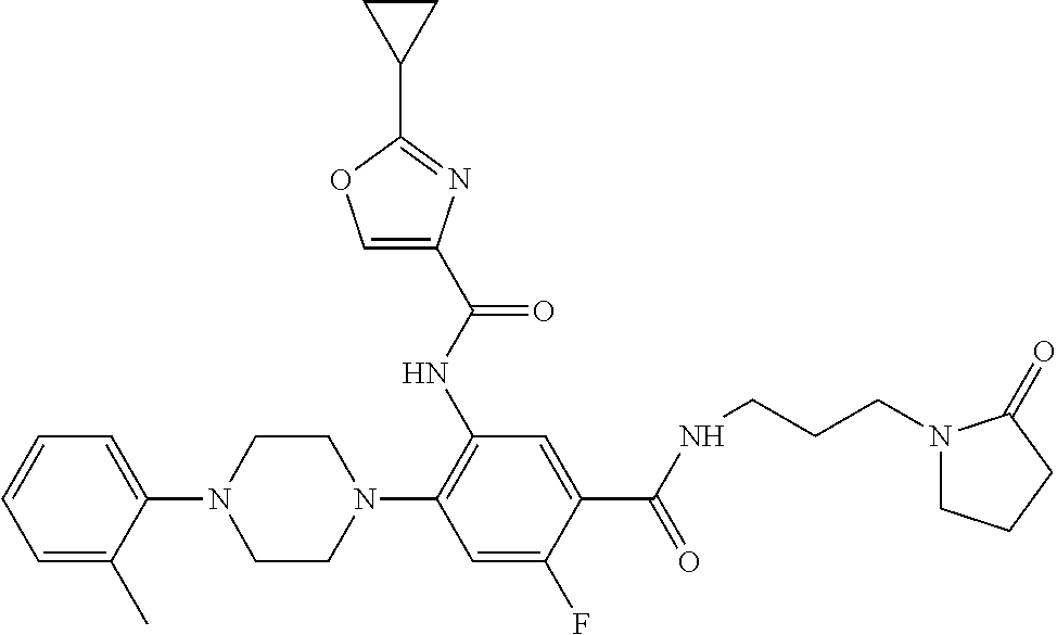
C1=C(C)C(N2CCN(C3=C(NC(C4=COC(C5CC5)=N4)=O)C=C(C(NCCCN4CCCC4=O)=O)C(F)=C3)CC2)=CC=C1
